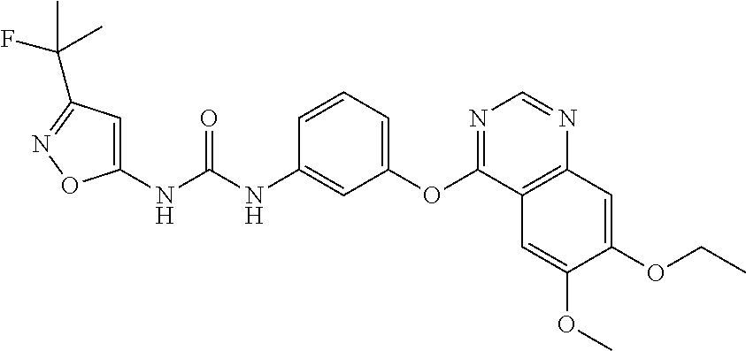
C1(NC(NC2=CC(OC3=NC=NC4=C3C=C(OC)C(OCC)=C4)=CC=C2)=O)=CC(C(F)(C)C)=NO1
